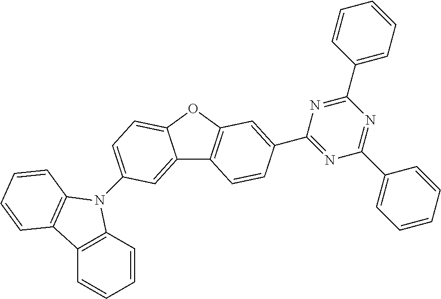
C12=CC(N3C4=C(C=CC=C4)C4=C3C=CC=C4)=CC=C1OC1=C2C=CC(C2=NC(C3=CC=CC=C3)=NC(C3=CC=CC=C3)=N2)=C1
